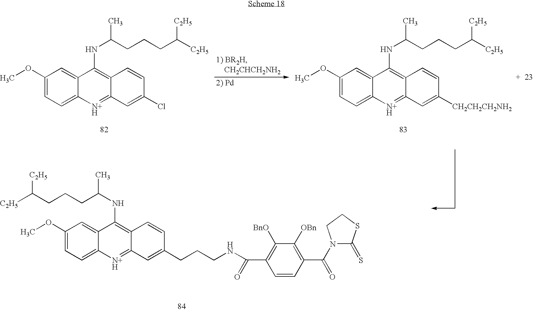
C1(OC)=CC=C2C(=C1)C(NC(CCCC([C2H5])[C2H5])C)=C1C(=[N+H]2)C=C(Cl)C=C1.C1(OC)=CC=C2C(=C1)C(NC(CCCC([C2H5])[C2H5])C)=C1C(=[N+H]2)C=C([CH2CH2CH2NH2])C=C1.C1(OC)=CC=C2C(=C1)C(NC(CCCC([C2H5])[C2H5])C)=C1C(=[N+H]2)C=C(CCCNC(=O)C2=C([BnO])C([OBn])=C(C(N3C(=S)SCC3)=O)C=C2)C=C1
